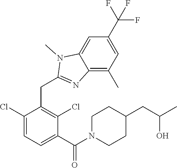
C1(Cl)=CC=C(C(=O)N2CCC(CC(C)O)CC2)C(Cl)=C1CC1=NC2=C(C)C=C(C(F)(F)F)C=C2N1C
